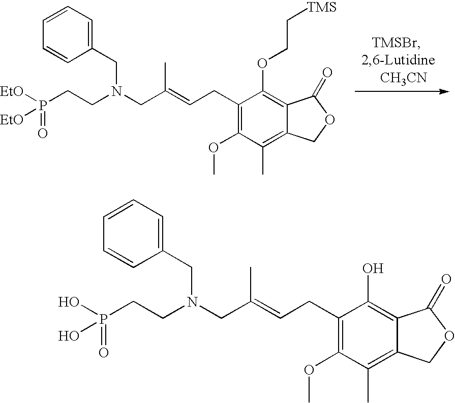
[EtO]P(CCN(CC(=CCC1=C(OC)C(C)=C2C(=C1OCC[TMS])C(=O)OC2)C)CC1=CC=CC=C1)(=O)[EtO].OP(CCN(CC(=CCC1=C(OC)C(C)=C2C(=C1O)C(=O)OC2)C)CC1=CC=CC=C1)(=O)O
